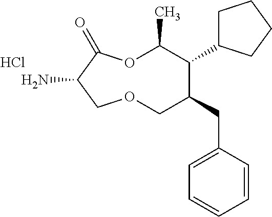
Cl.NC1C(=O)OC(C)C(C2CCCC2)C(CC2=CC=CC=C2)COC1
